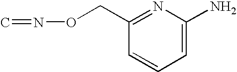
C1=C(N)N=C(CON=C)C=C1
